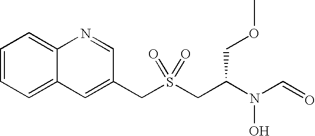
C(S(CC(N(C=O)O)COC)(=O)=O)C1=CC2=CC=CC=C2N=C1
